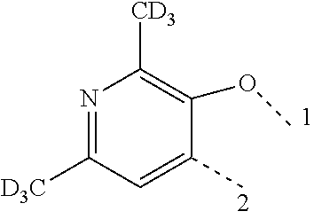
N1=C([D3C])C=C(C)C(OC)=C1[CD3]
